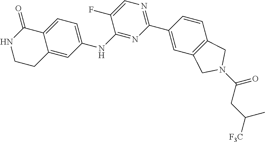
N1CCC2=CC(NC3=NC(C4=CC5=C(C=C4)CN(C(CC([F3C])C)=O)C5)=NC=C3F)=CC=C2C1=O
